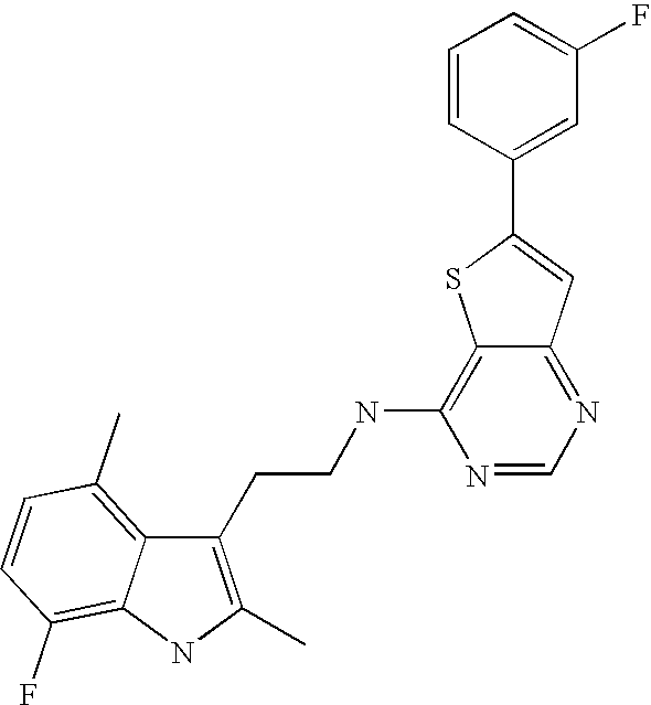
C1(CCNC2=C3C(=NC=N2)C=C(C2=CC(F)=CC=C2)S3)=C(C)NC2=C(F)C=CC(C)=C12
